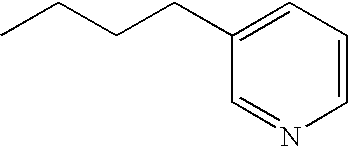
C1=CC=C(CCCC)C=N1
